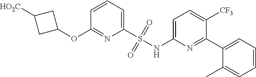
O(C1=NC(S(NC2=CC=C([CF3])C(C3=CC=CC=C3C)=N2)(=O)=O)=CC=C1)C1CC([HO2C])C1
